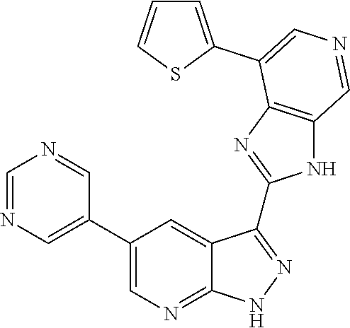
C1=NC=C(C2=CN=C3C(=C2)C(C2=NC4=C(N2)C=NC=C4C2=CC=CS2)=NN3)C=N1
